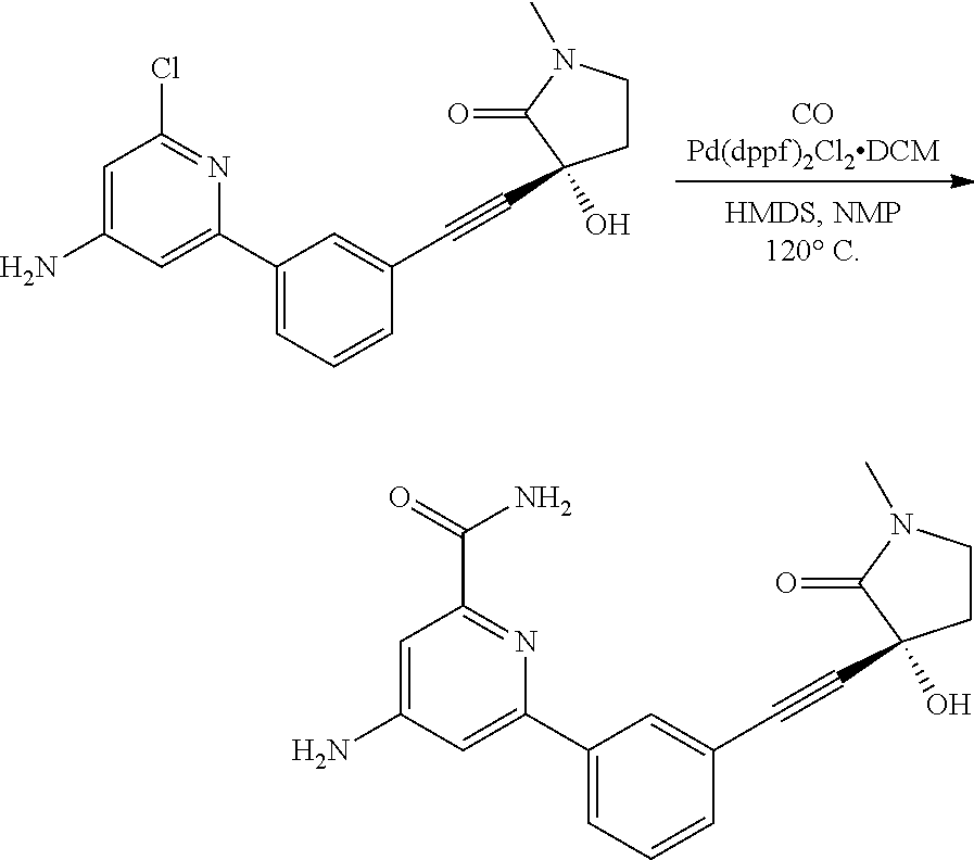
[COPd(dppf)2Cl2DCM].C1=C(N)C=C(C2=CC=CC(C#CC3(O)CCN(C)C3=O)=C2)N=C1Cl.C1=C(N)C=C(C2=CC=CC(C#CC3(O)CCN(C)C3=O)=C2)N=C1C(=O)N
